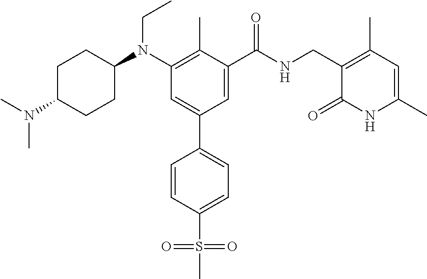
C1C(N(C)C)CCC(N(C2=C(C)C(C(NCC3=C(C)C=C(C)NC3=O)=O)=CC(C3=CC=C(S(C)(=O)=O)C=C3)=C2)CC)C1
